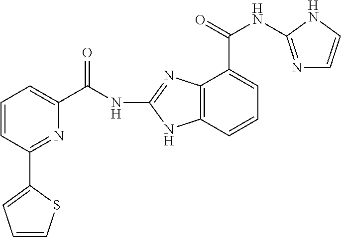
C12=C(C=CC=C1C(NC1=NC=CN1)=O)NC(NC(C1=CC=CC(C3=CC=CS3)=N1)=O)=N2
